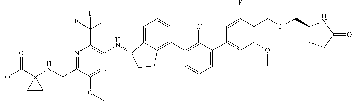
C1(C2=CC=CC(C3=C4C(=CC=C3)C(NC3=C(C(F)(F)F)N=C(CNC5(C(O)=O)CC5)C(OC)=N3)CC4)=C2Cl)=CC(OC)=C(CNCC2CCC(=O)N2)C(F)=C1
